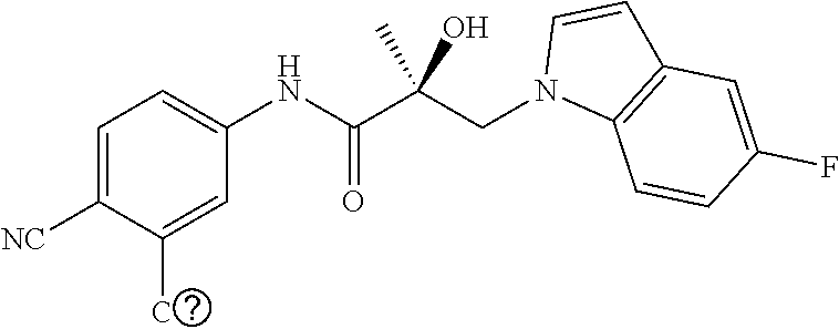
N1(CC(C(NC2=CC=C([NC])C(C)=C2)=O)(O)C)C2=C(C=C1)C=C(F)C=C2
